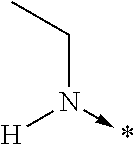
[H]N(->*)CC
